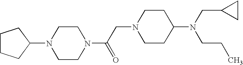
C1CN(C(CN2CCC(N(CC3CC3)CCC)CC2)=O)CCN1C1CCCC1
